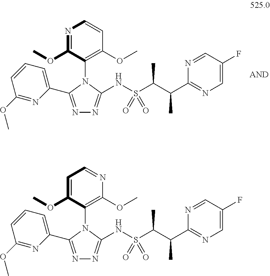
N1=C(OC)C(N2C(NS(C(C(C3=NC=C(F)C=N3)C)C)(=O)=O)=NN=C2C2=CC=CC(OC)=N2)=C(OC)C=C1.C1=C(OC)C(N2C(NS(C(C(C3=NC=C(F)C=N3)C)C)(=O)=O)=NN=C2C2=CC=CC(OC)=N2)=C(OC)N=C1
